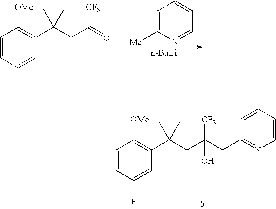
C1=CC(F)=CC(C(CC(CC2=NC=CC=C2)([CF3])O)(C)C)=C1[OMe].C1=CC(F)=CC(C(CC(=O)[CF3])(C)C)=C1[OMe].C1=C([Me])N=CC=C1.[n-BuLi]
